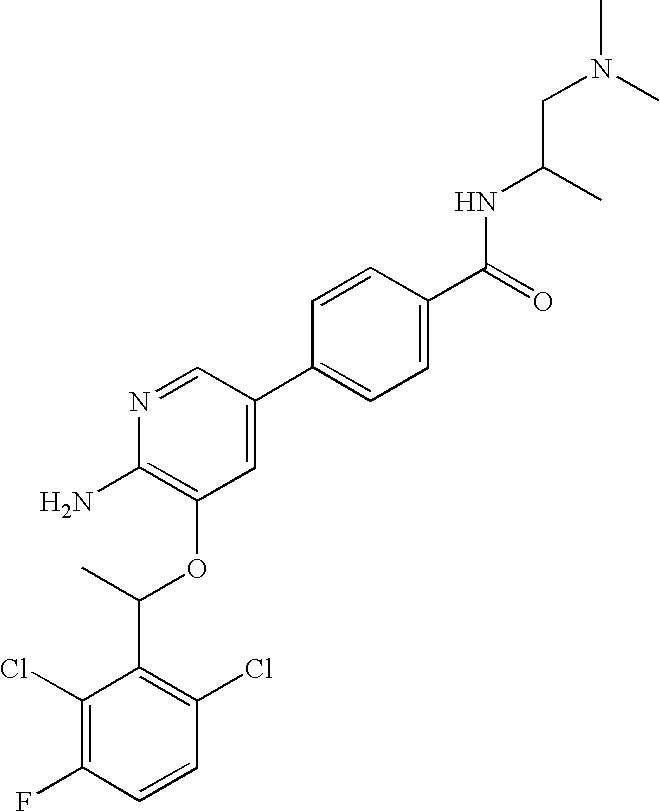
C1(Cl)=C(F)C=CC(Cl)=C1C(C)OC1=C(N)N=CC(C2=CC=C(C(=O)NC(CN(C)C)C)C=C2)=C1
